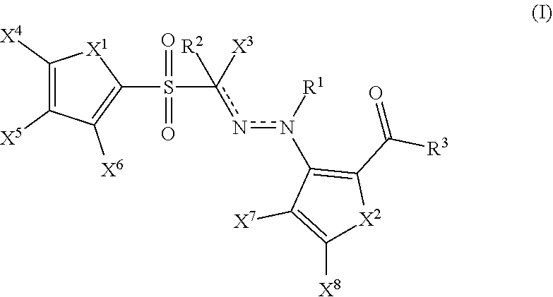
C1([X4])=C([X5])C([X6])=C(S(=O)(=O)c(nn([R1])C2=C(C([R3])=O)[X2]C([X8])=C2[X7])([X3])[R2])[X1]1
